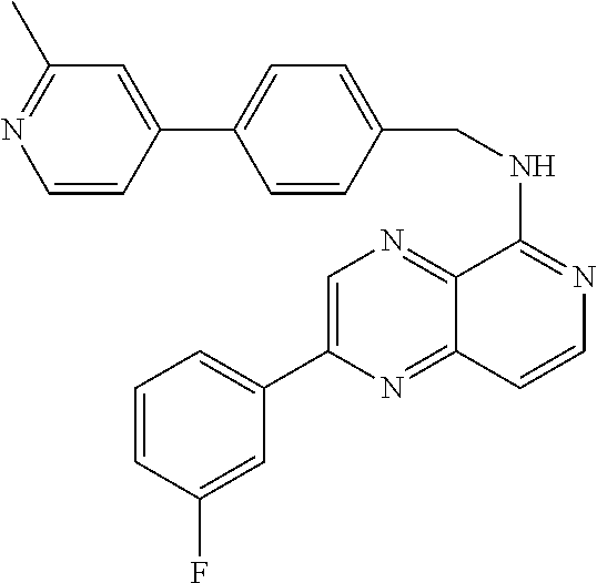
C1(C2=CN=C3C(=N2)C=CN=C3NCC2=CC=C(C3=CC(C)=NC=C3)C=C2)=CC=CC(F)=C1
